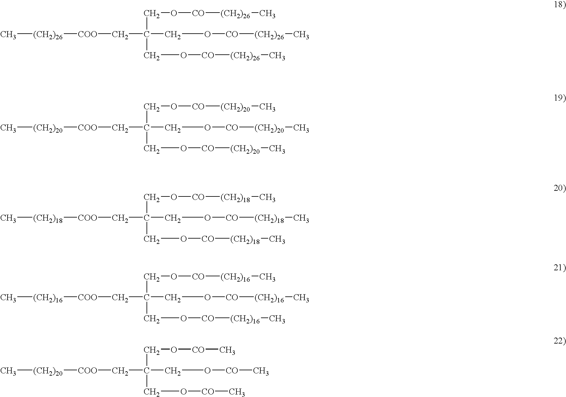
C(C(CO[CO][(CH2)26]C)(CO[CO][(CH2)26]C)C[COO][(CH2)26]C)O[CO][(CH2)26]C.C(C(CO[CO][(CH2)20]C)(CO[CO][(CH2)20]C)C[COO][(CH2)20]C)O[CO][(CH2)20]C.C(C(CO[CO][(CH2)18]C)(CO[CO][(CH2)18]C)C[COO][(CH2)18]C)O[CO][(CH2)18]C.C(C(CO[CO][(CH2)16]C)(CO[CO][(CH2)16]C)C[COO][(CH2)16]C)O[CO][(CH2)16]C.C(C(CO[CO]C)(CO[CO]C)C[COO][(CH2)20]C)O[CO]C
